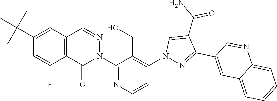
C12=C(C=NN(C3=NC=CC(N4N=C(C5=CC6=CC=CC=C6N=C5)C(C(N)=O)=C4)=C3CO)C1=O)C=C(C(C)(C)C)C=C2F
